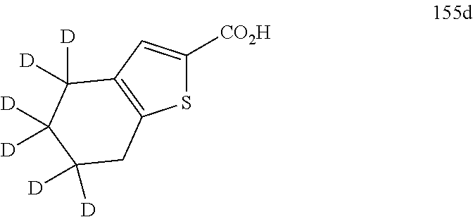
S1C([CO2H])=CC2=C1CC([D])([D])C([D])([D])C2([D])[D]
